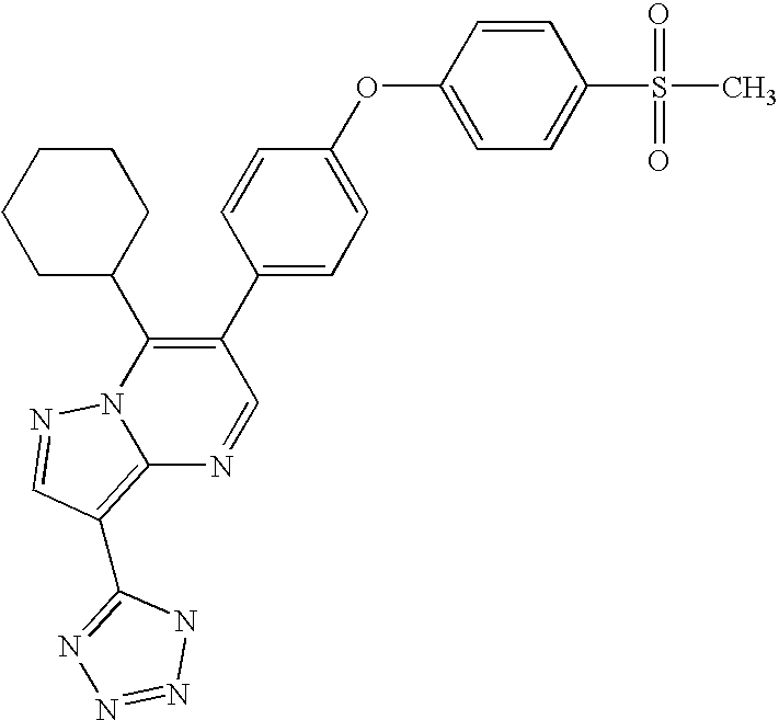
C12=C(C3=NN=NN3)C=NN1C(C1CCCCC1)=C(C1=CC=C(OC3=CC=C(S(=O)(=O)C)C=C3)C=C1)C=N2
